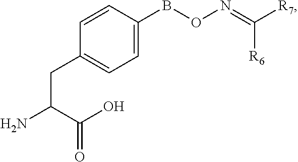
C1=CC(BON=C([R7])[R6])=CC=C1CC(N)C(O)=O
